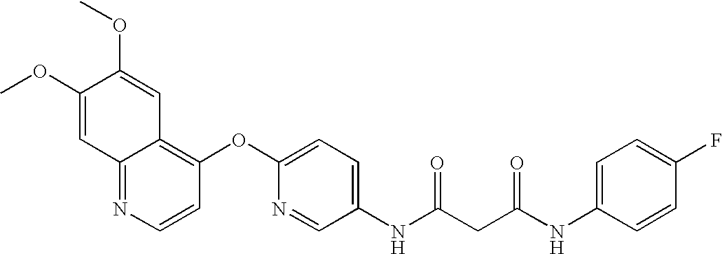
COC1=CC2=NC=CC(OC3=CC=C(NC(CC(NC4=CC=C(F)C=C4)=O)=O)C=N3)=C2C=C1OC
